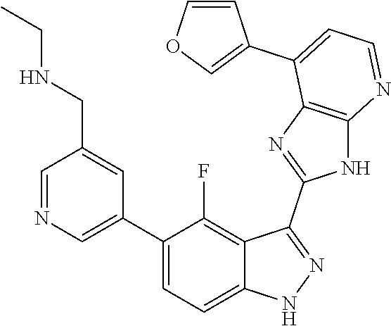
C1=NC=C(C2=CC=C3C(=C2F)C(C2=NC4=C(N2)N=CC=C4C2=COC=C2)=NN3)C=C1CNCC
